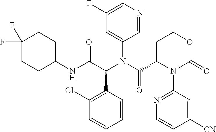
N1=CC(N(C(=O)C2N(C3=NC=CC([CN])=C3)C(=O)OCC2)C(C(NC2CCC(F)(F)CC2)=O)C2=C(Cl)C=CC=C2)=CC(F)=C1
